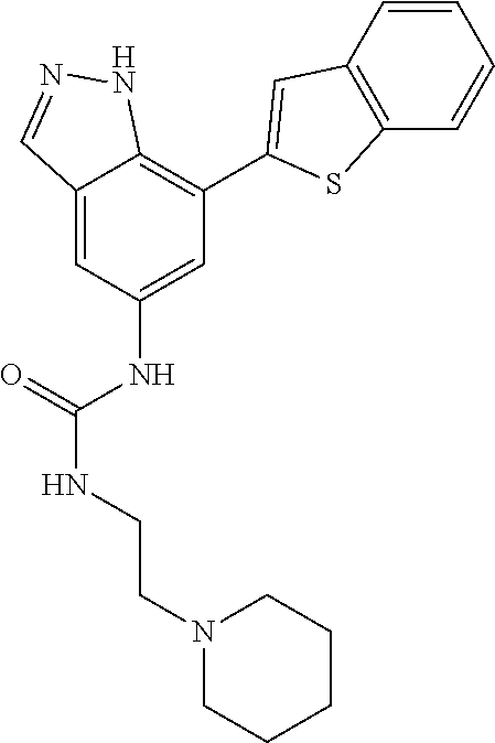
C12=CC(NC(NCCN3CCCCC3)=O)=CC(C3=CC4=C(S3)C=CC=C4)=C1NN=C2
